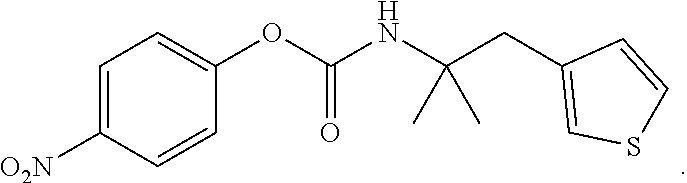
C1=C([O2N])C=CC(OC(NC(CC2=CSC=C2)(C)C)=O)=C1
